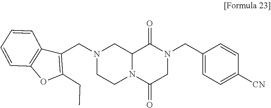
C12=C(C(CN3CCN4C(C3)C(=O)N(CC3=CC=C([CN])C=C3)CC4=O)=C(CC)O1)C=CC=C2
